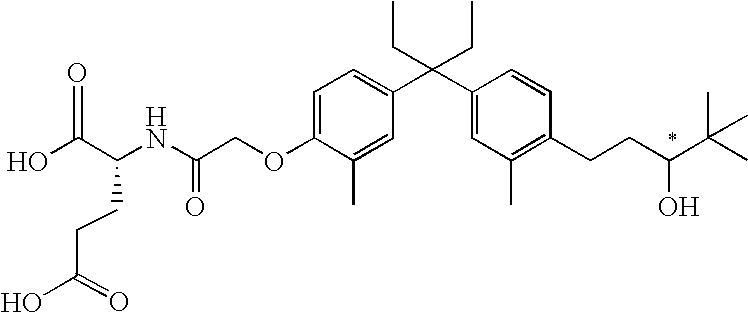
OC(C(NC(COC1=CC=C(C(C2=CC(C)=C(CCC(C(C)(C)C)O)C=C2)(CC)CC)C=C1C)=O)CCC(O)=O)=O
